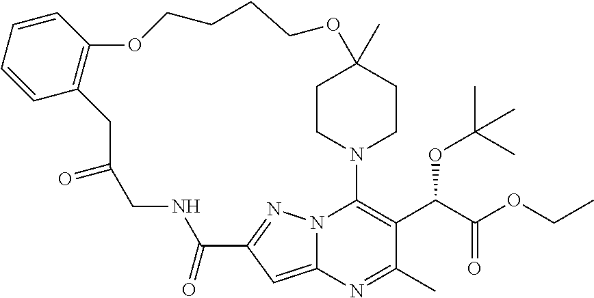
C1CN2CCC1(C)OCCCCOC1=C(CC(=O)CNC(=O)C3=NN4C2=C(C(C(=O)OCC)OC(C)(C)C)C(C)=NC4=C3)C=CC=C1
